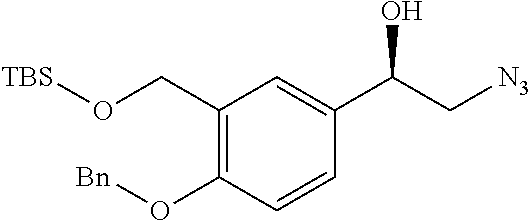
[N3]CC(C1=CC(CO[TBS])=C(O[Bn])C=C1)O
